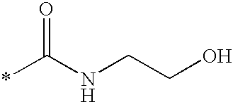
*C(NCCO)=O
